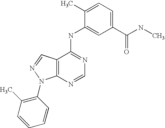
C12=C(C(NC3=CC(C(NC)=O)=CC=C3C)=NC=N1)C=NN2C1=C(C)C=CC=C1
